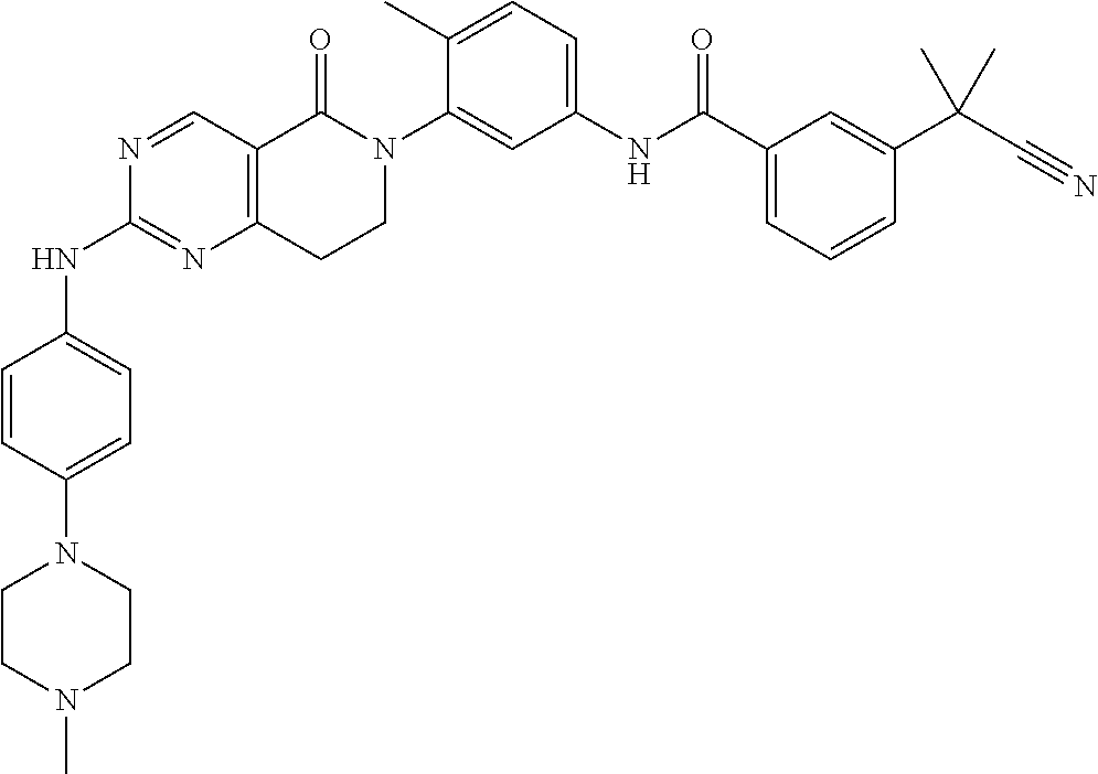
N1=CC2=C(N=C1NC1=CC=C(N3CCN(C)CC3)C=C1)CCN(C1=CC(NC(C3=CC=CC(C(C#N)(C)C)=C3)=O)=CC=C1C)C2=O
